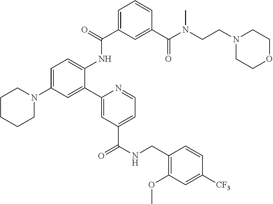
C1=C(N2CCCCC2)C=C(C2=CC(C(=O)NCC3=C(OC)C=C([CF3])C=C3)=CC=N2)C(NC(C2=CC=CC(C(N(CCN3CCOCC3)C)=O)=C2)=O)=C1
